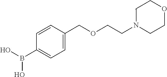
C1=CC(COCCN2CCOCC2)=CC=C1B(O)O
